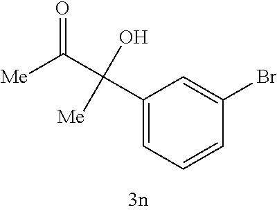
C1(C(C([Me])=O)(O)[Me])=CC=CC(Br)=C1
